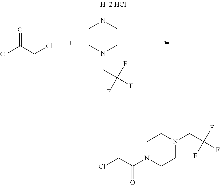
C1CN(CC(F)(F)F)CCN1[H].ClC(CCl)=O.ClCC(N1CCN(CC(F)(F)F)CC1)=O
